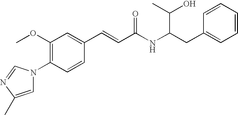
C1(OC)=C(N2C=C(C)N=C2)C=CC(C=CC(NC(CC2=CC=CC=C2)C(O)C)=O)=C1
